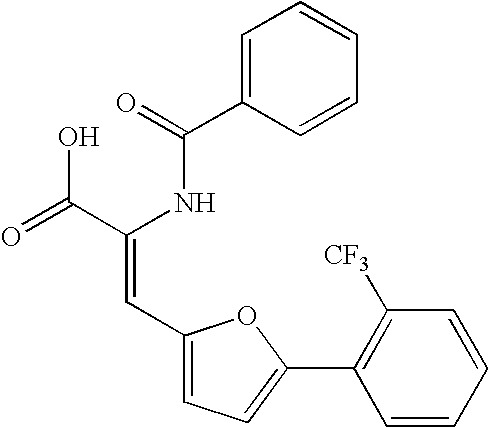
C1=C(C(=O)NC(C(=O)O)=CC2=CC=C(C3=C([CF3])C=CC=C3)O2)C=CC=C1
